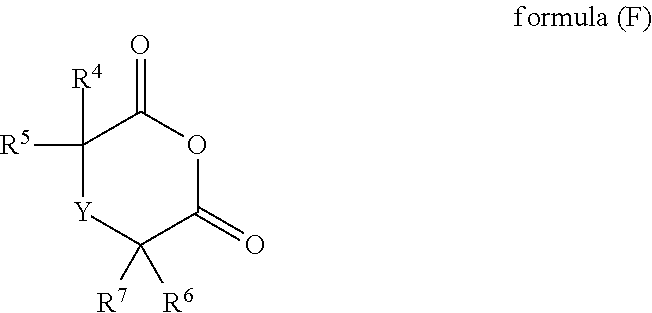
[R5]C1([R4])[Y]C([R7])([R6])C(=O)OC1=O
